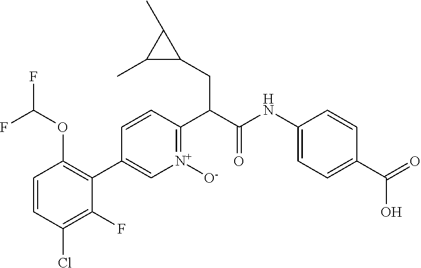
C1=CC(Cl)=C(F)C(C2=C[N+]([O-])=C(C(C(=O)NC3=CC=C(C(=O)O)C=C3)CC3C(C)C3C)C=C2)=C1OC(F)F
